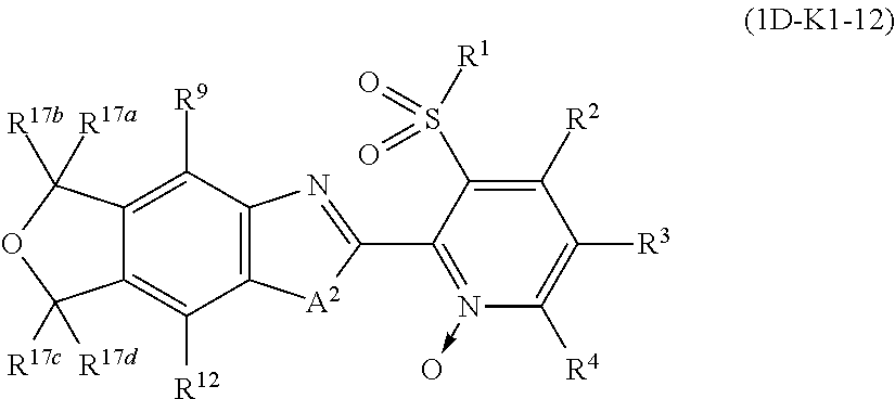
C12=C([R9])C3=C(C([R12])=C1C([R17d])([R17c])OC2([R17b])[R17a])[A2]C(C1=N(->O)C([R4])=C([R3])C([R2])=C1S([R1])(=O)=O)=N3
